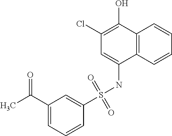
C1=C(S(NC2=CC(Cl)=C(O)C3=C2C=CC=C3)(=O)=O)C=CC=C1C(C)=O
